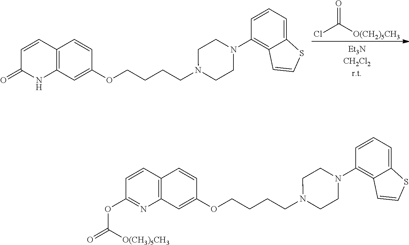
C1=CC2=C(NC1=O)C=C(OCCCCN1CCN(C3=C4C(=CC=C3)SC=C4)CC1)C=C2.[O(CH2)5CH3]C(Cl)=O.C1=CC2=C(N=C1OC([O(CH3)5CH3])=O)C=C(OCCCCN1CCN(C3=C4C(=CC=C3)SC=C4)CC1)C=C2
